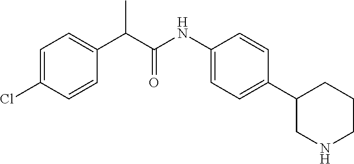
C1=C(C(C)C(NC2=CC=C(C3CNCCC3)C=C2)=O)C=CC(Cl)=C1
